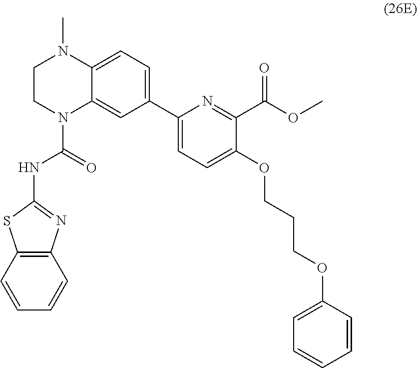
C12=C(C=CC=C1)SC(NC(=O)N1C3=CC(C4=CC=C(OCCCOC5=CC=CC=C5)C(C(OC)=O)=N4)=CC=C3N(C)CC1)=N2
